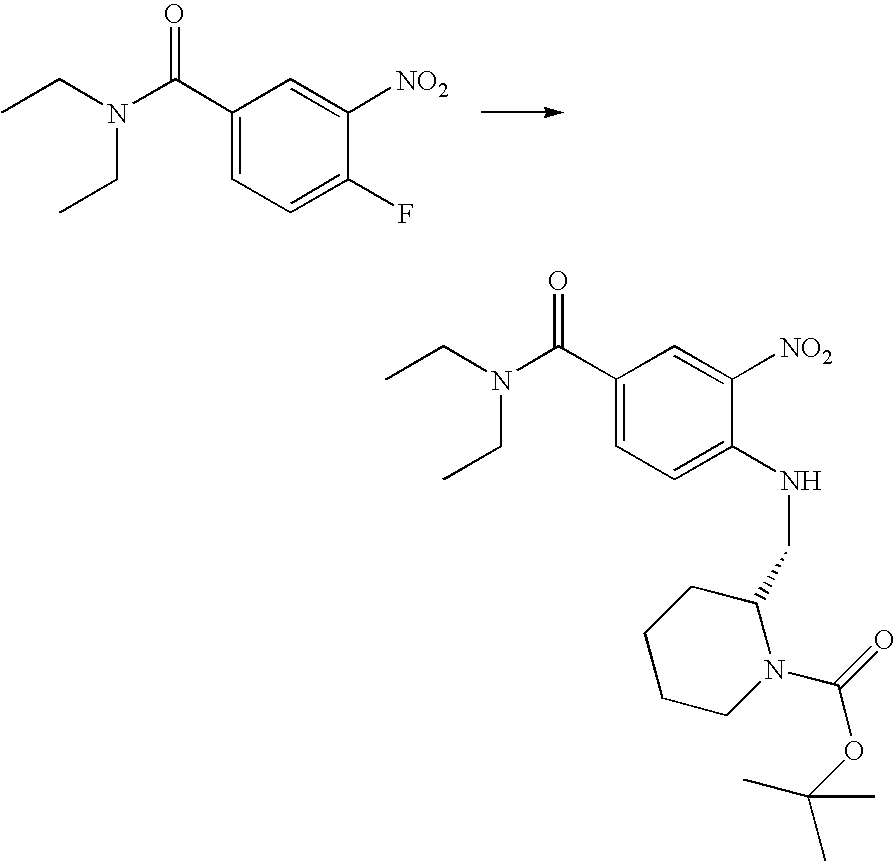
N(C(C1=CC=C(F)C([NO2])=C1)=O)(CC)CC.C(C1CCCCN1C(OC(C)(C)C)=O)NC1=CC=C(C(N(CC)CC)=O)C=C1[NO2]
